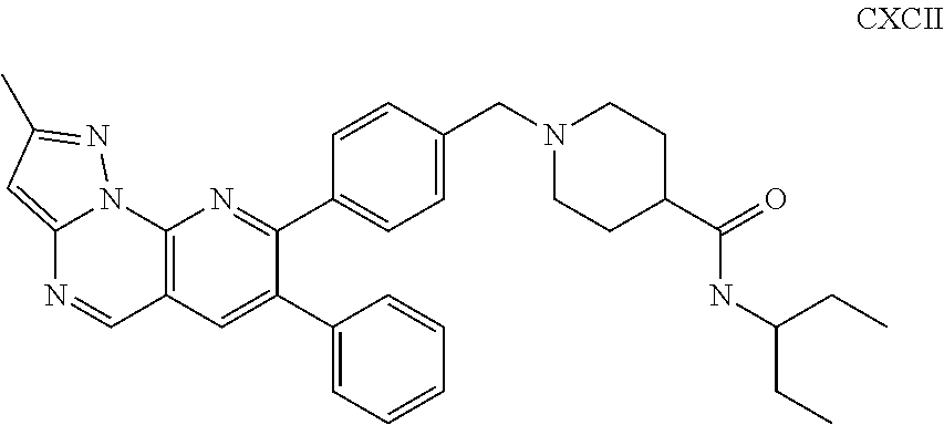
C12=CC(C)=NN1C1=C(C=N2)C=C(C2=CC=CC=C2)C(C2=CC=C(CN3CCC(C(NC(CC)CC)=O)CC3)C=C2)=N1
